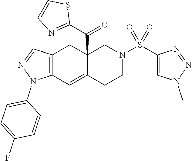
C12=C(C=C3C(C(C4=NC=CS4)=O)(C1)CN(S(C1=CN(C)N=N1)(=O)=O)CC3)N(C1=CC=C(F)C=C1)N=C2
